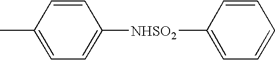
C1([NHSO2]C2=CC=CC=C2)=CC=C(C)C=C1
